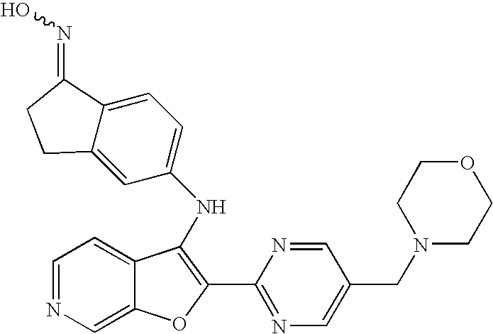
N(C1=C(C2=NC=C(CN3CCOCC3)C=N2)OC2=CN=CC=C21)C1=CC=C2C(=C1)CCC2=NO
